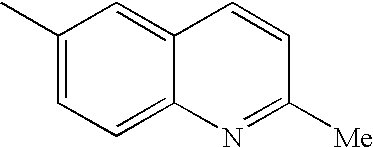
C1(C)=CC=C2C(=C1)C=CC([Me])=N2
